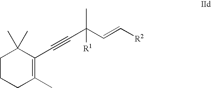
C1CCC(C)=C(C#CC(C=C[R2])(C)[R1])C1(C)C
